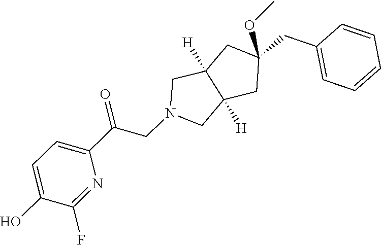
O=C(CN1CC2([H])C([H])(C1)CC(CC1=CC=CC=C1)(OC)C2)C1=CC=C(O)C(F)=N1
